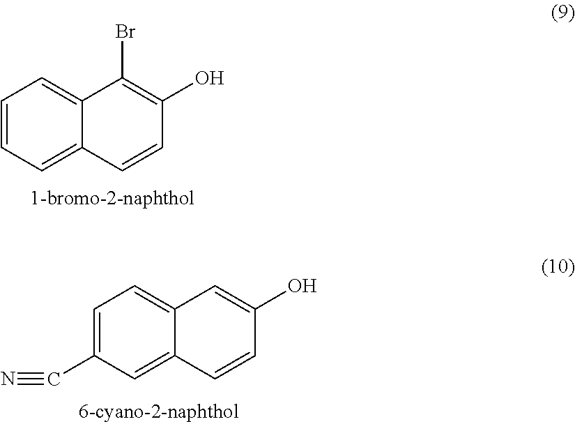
C1=CC=C2C(=C1)C(Br)=C(O)C=C2.C1=C(C#N)C=C2C(=C1)C=C(O)C=C2
